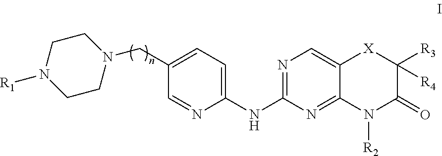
C1(NC2=NC=C3C(=N2)N([R2])C(=O)C([R3])([R4])[X]3)=CC=C(CN2CCN([R1])CC2)C=N1
